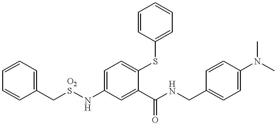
C1=CC=CC(C[O2S]NC2=CC=C(SC3=CC=CC=C3)C(C(NCC3=CC=C(N(C)C)C=C3)=O)=C2)=C1
